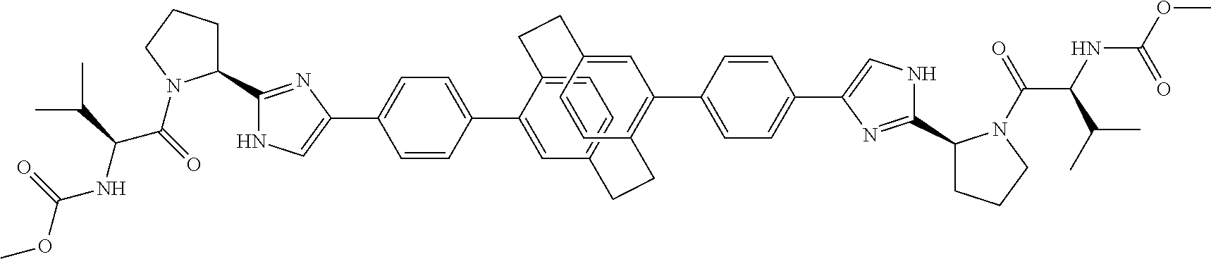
C1=CC(C2=CC3=CC=C2CCC2=CC(C4=CC=C(C5=CNC(C6CCCN6C(C(NC(=O)OC)C(C)C)=O)=N5)C=C4)=C(C=C2)CC3)=CC=C1C1=CNC(C2CCCN2C(C(NC(=O)OC)C(C)C)=O)=N1
